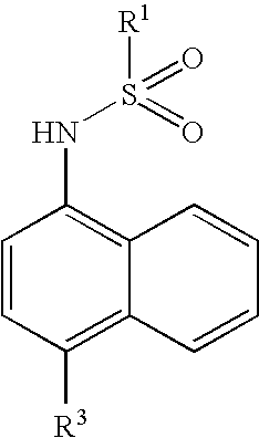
C1=CC([R3])=C2C(=C1NS([R1])(=O)=O)C=CC=C2
